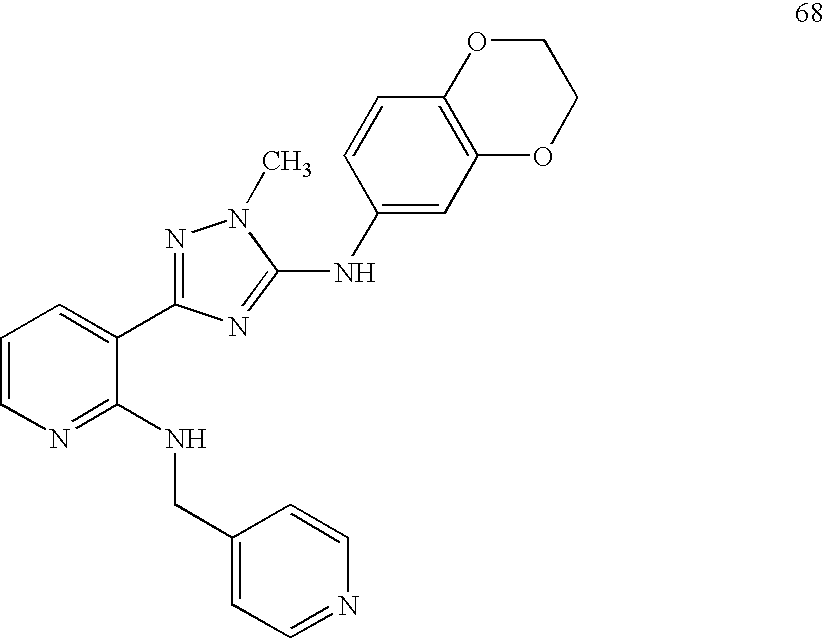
C1=C(CNC2=NC=CC=C2C2=NN(C)C(NC3=CC4=C(C=C3)OCCO4)=N2)C=CN=C1
